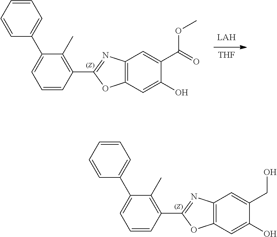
C12=C(C=C(O)C(CO)=C1)OC(C1=C(C)C(C3=CC=CC=C3)=CC=C1)=N2.[THF].C12=C(C=C(O)C(C(=O)OC)=C1)OC(C1=C(C)C(C3=CC=CC=C3)=CC=C1)=N2
